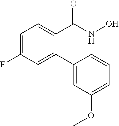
C1=C(F)C=C(C2=CC(OC)=CC=C2)C(C(NO)=O)=C1
